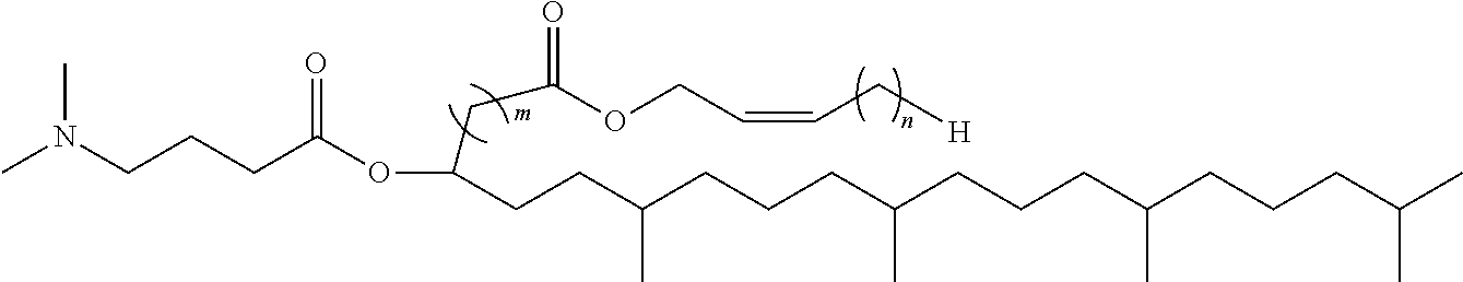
[m].CN(CCCC(OC(CCC(CCCC(CCCC(CCCC(C)C)C)C)C)CC(=O)OCC=CC[H])=O)C
